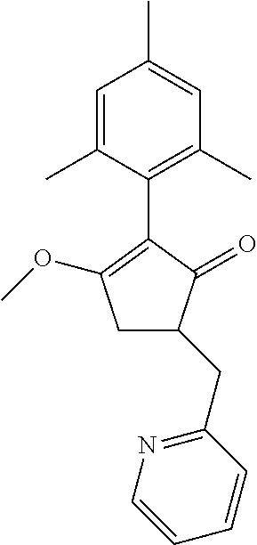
C1=C(C)C=C(C)C(C2=C(OC)CC(CC3=NC=CC=C3)C2=O)=C1C
